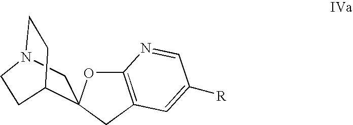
N12CC3(OC4=C(C3)C=C([R])C=N4)C(CC1)CC2
